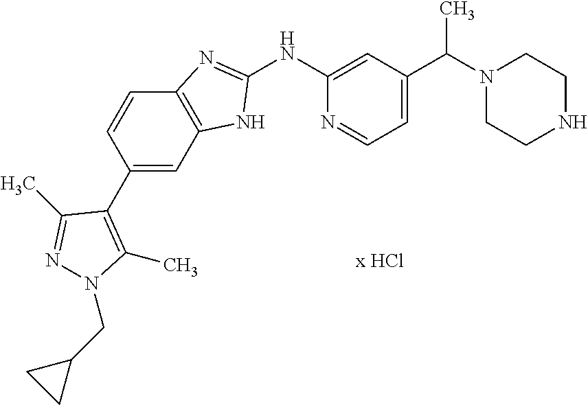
C1(NC2=CC(C(N3CCNCC3)C)=CC=N2)=NC2=C(N1)C=C(C1=C(C)N(CC3CC3)N=C1C)C=C2
